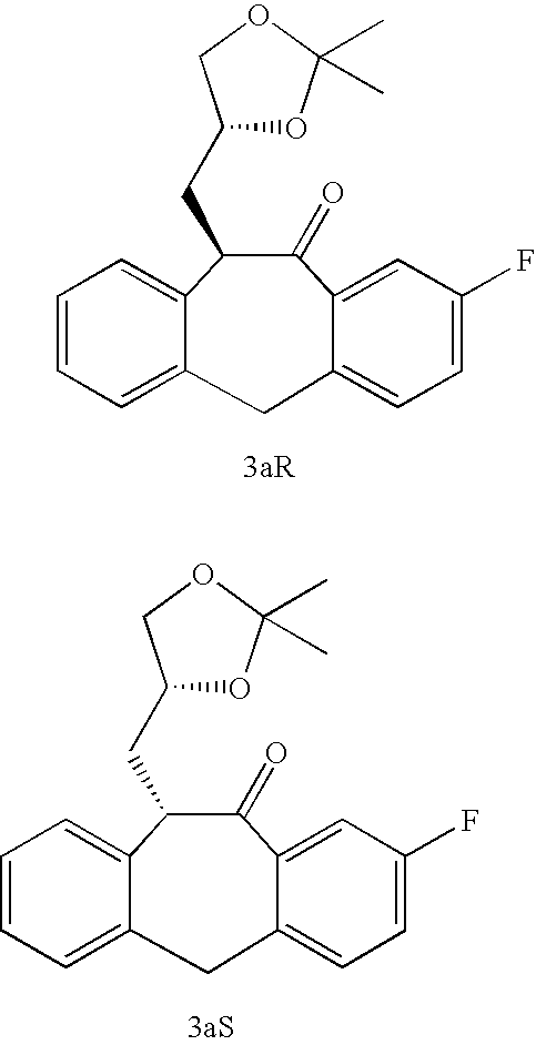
C1=CC=C2C(=C1)C(CC1OC(C)(C)OC1)C(=O)C1=CC(F)=CC=C1C2.C1=CC=C2C(=C1)C(CC1OC(C)(C)OC1)C(=O)C1=CC(F)=CC=C1C2
